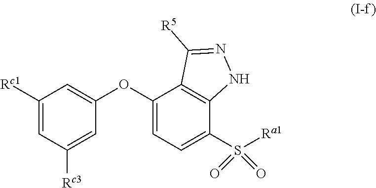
O(C1=CC=C(S([Ra1])(=O)=O)C2=C1C([R5])=NN2)C1=CC([Rc1])=CC([Rc3])=C1
